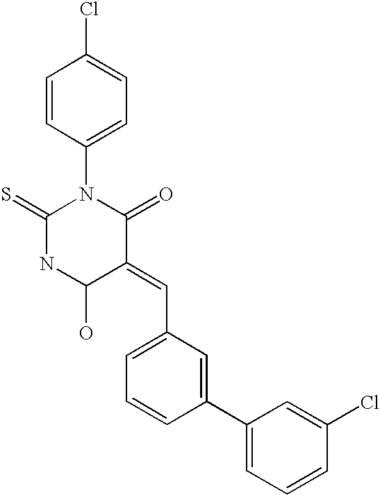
C1=CC(N2C(=S)NC(O)C(=CC3=CC=CC(C4=CC=CC(Cl)=C4)=C3)C2=O)=CC=C1Cl
